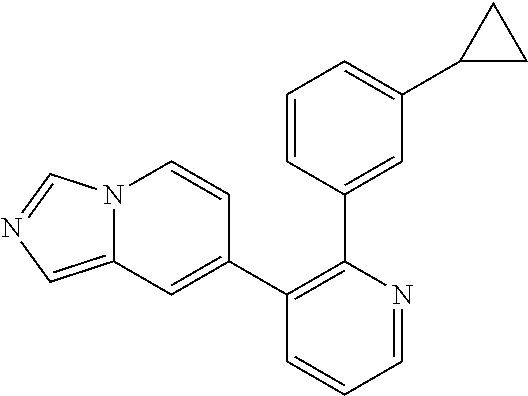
C1(C2=CC3=CN=CN3C=C2)=C(C2=CC(C3CC3)=CC=C2)N=CC=C1
